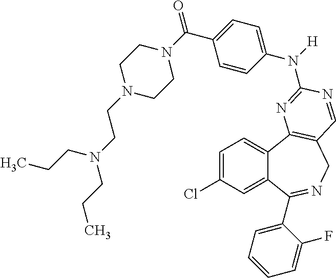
C1=C(Cl)C=C2C(=C1)C1=C(CN=C2C2=CC=CC=C2F)C=NC(N(C2=CC=C(C(N3CCN(CCN(CCC)CCC)CC3)=O)C=C2)[H])=N1
